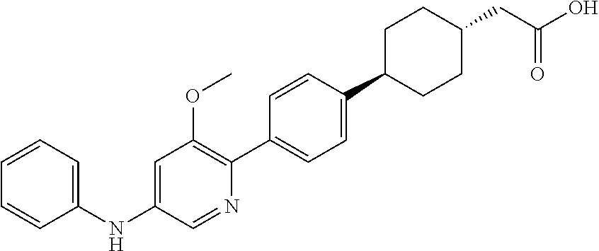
C1=C(NC2=CC=CC=C2)C=NC(C2=CC=C(C3CCC(CC(O)=O)CC3)C=C2)=C1OC
